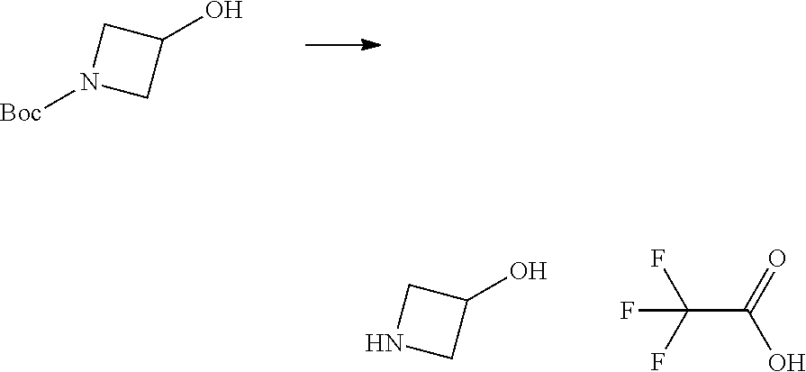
[Boc]N1CC(O)C1.N1CC(O)C1.C(C(=O)O)(F)(F)F
